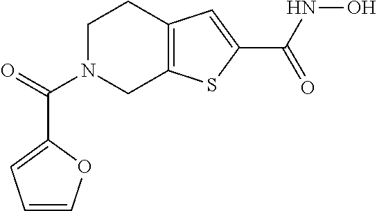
C1N(C(C2=CC=CO2)=O)CC2=C(C1)C=C(C(=O)NO)S2
